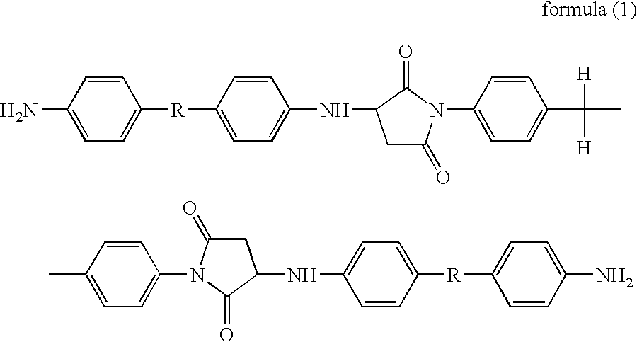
C1=CC(N)=CC=C1[R]C1=CC=C(NC2CC(=O)N(C3=CC=C(C([H])([H])C)C=C3)C2=O)C=C1.CC1=CC=C(N2C(=O)CC(NC3=CC=C([R]C4=CC=C(N)C=C4)C=C3)C2=O)C=C1
